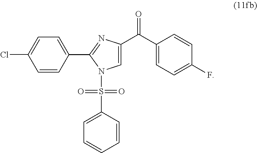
C1(C2=NC(C(C3=CC=C(F)C=C3)=O)=CN2S(C2=CC=CC=C2)(=O)=O)=CC=C(Cl)C=C1
